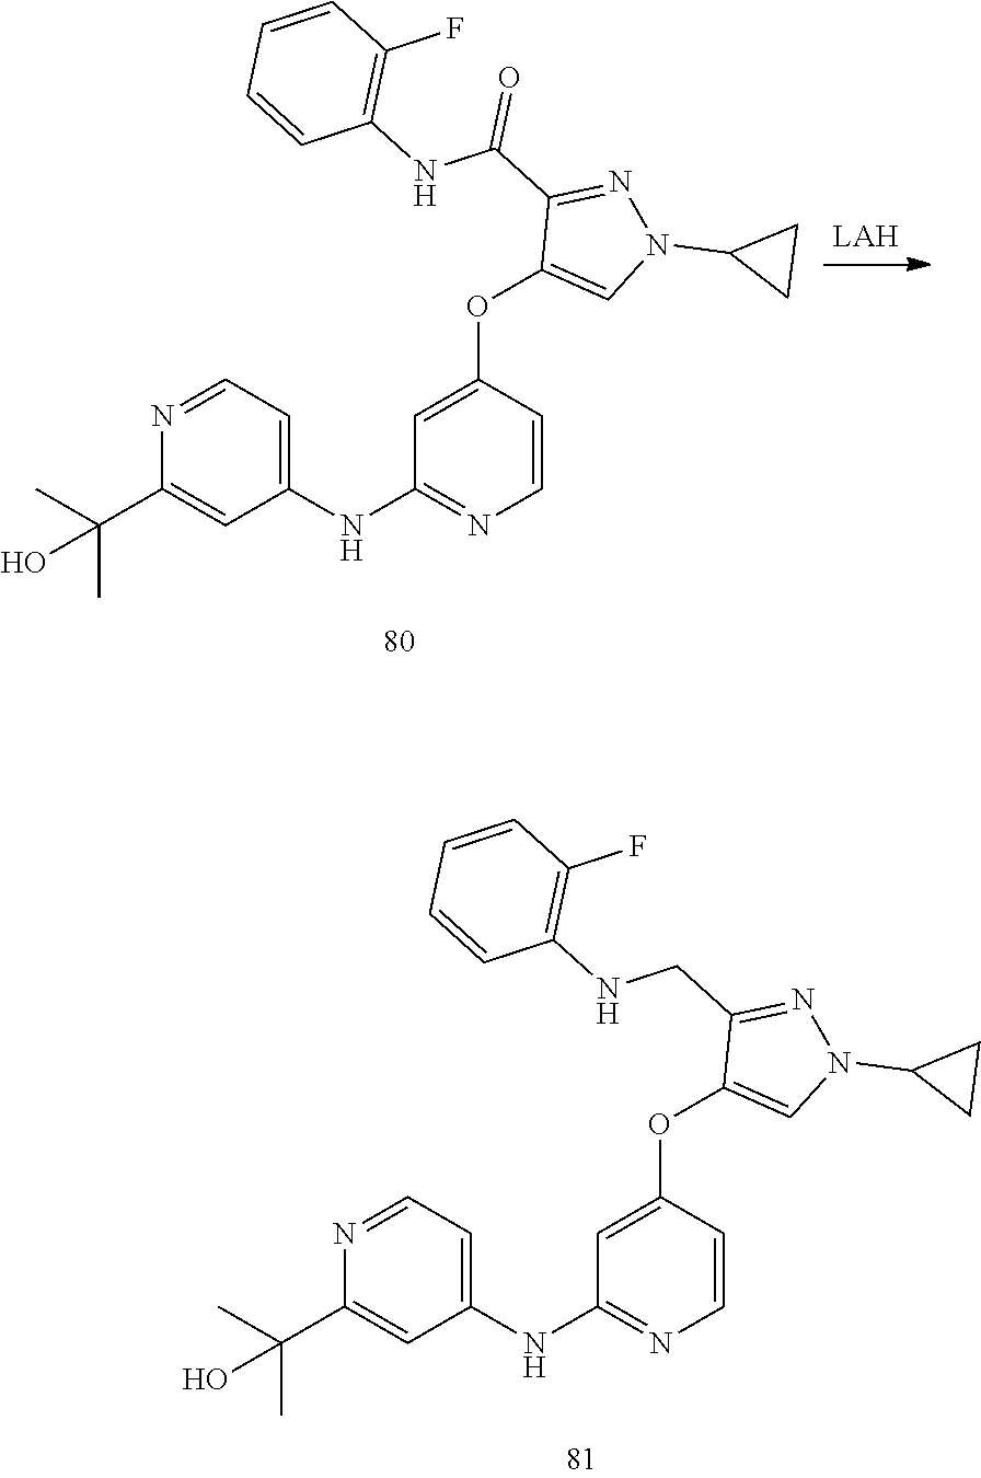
N1=CC=C(NC2=NC=CC(OC3=CN(C4CC4)N=C3CNC3=C(F)C=CC=C3)=C2)C=C1C(C)(C)O.N1=CC=C(NC2=NC=CC(OC3=CN(C4CC4)N=C3C(NC3=C(F)C=CC=C3)=O)=C2)C=C1C(C)(C)O
